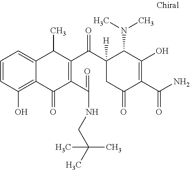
C1=CC(O)=C2C(=C1)C(C)C(C(C1([H])CC(=O)C(C(N)=O)=C(O)C1N(C)C)=O)=C(C(NCC(C)(C)C)=O)C2=O
